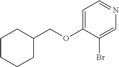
C1=C(OCC2CCCCC2)C(Br)=CN=C1
